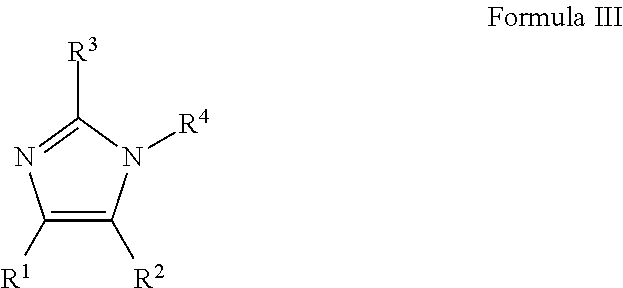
C1([R1])=C([R2])N([R4])C([R3])=N1
